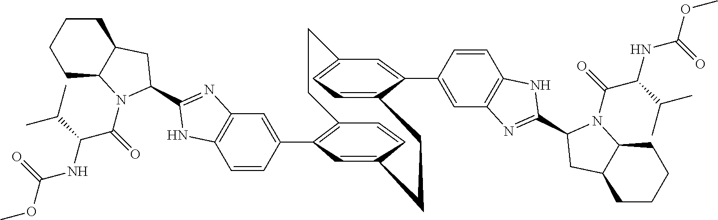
C1=CC(C2=C3C=CC(=C2)CCC2=CC=C(C=C2C2=CC4=C(C=C2)NC(C2N(C(C(NC(OC)=O)C(C)C)=O)C5CCCCC5C2)=N4)CC3)=CC2=C1NC(C1CC3CCCCC3N1C(=O)C(NC(OC)=O)C(C)C)=N2
